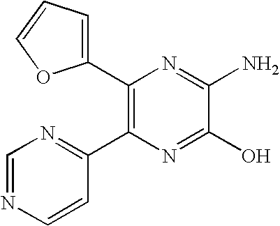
C1(C2=CC=CO2)=C(C2=NC=NC=C2)N=C(O)C(N)=N1
